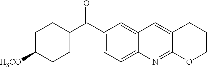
C1(C(C2CCC([H3CO])CC2)=O)=CC=C2C(=C1)C=C1C(=N2)OCCC1
